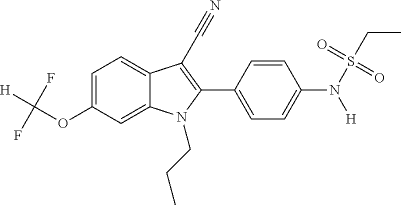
C1=C2C(=CC=C1OC([H])(F)F)C(C#N)=C(C1=CC=C(N(S(=O)(=O)CC)[H])C=C1)N2CCC
